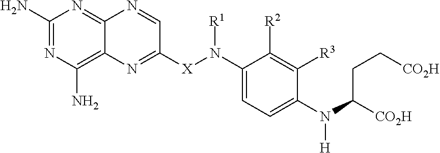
C1(N)=NC(N)=C2C(=N1)N=CC([X]N([R1])C1=CC=C(N(C(CC[CO2H])[CO2H])[H])C([R3])=C1[R2])=N2
